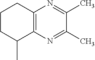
C12=C(N=C(C)C(C)=N1)C(C)CCC2
